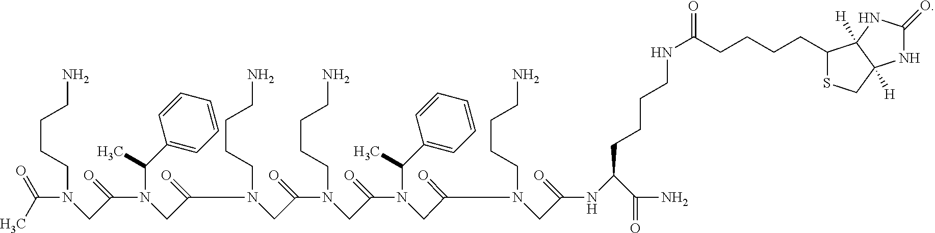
CC(=O)N(CC(=O)N(CC(=O)N(CC(=O)N(CC(=O)N(CC(=O)N(CC(=O)NC(C(N)=O)CCCCNC(CCCCC1SCC2([H])C1([H])NC(=O)N2)=O)CCCCN)C(C1=CC=CC=C1)C)CCCCN)CCCCN)C(C1=CC=CC=C1)C)CCCCN
